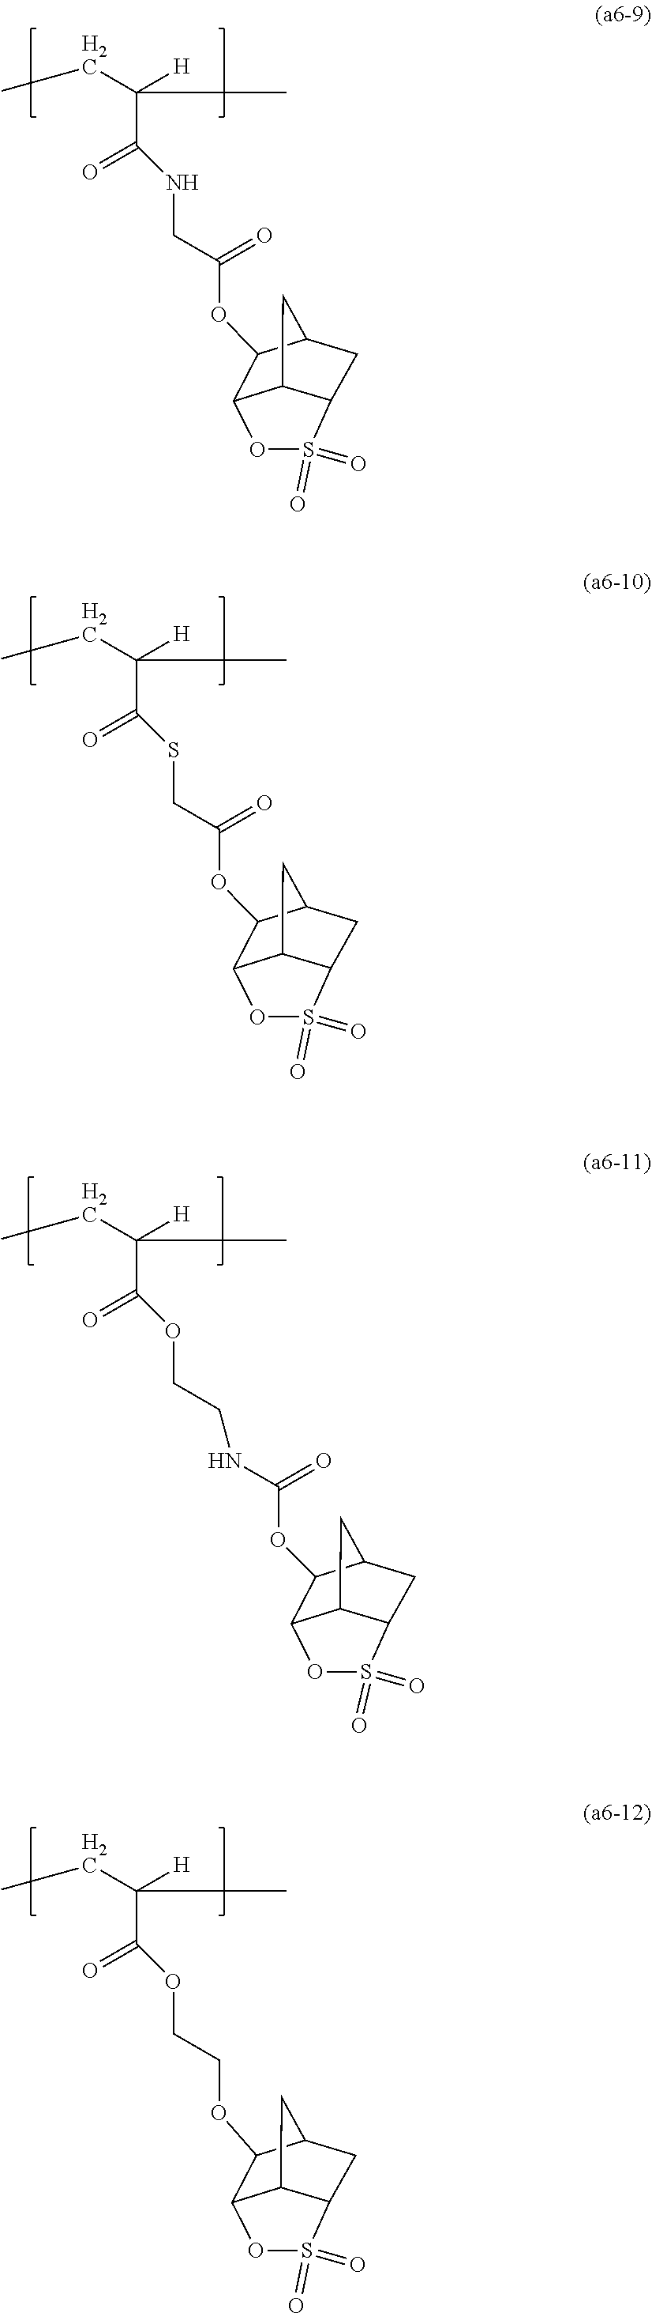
N(C(=O)C(CC)([H])C)CC(=O)OC1C2OS(=O)(=O)C3CC1CC23.S(C(=O)C(CC)([H])C)CC(=O)OC1C2OS(=O)(=O)C3CC1CC23.O(C(=O)C(CC)([H])C)CCNC(=O)OC1C2OS(=O)(=O)C3CC1CC23.O(C(=O)C(CC)([H])C)CCOC1C2OS(=O)(=O)C3CC1CC23
